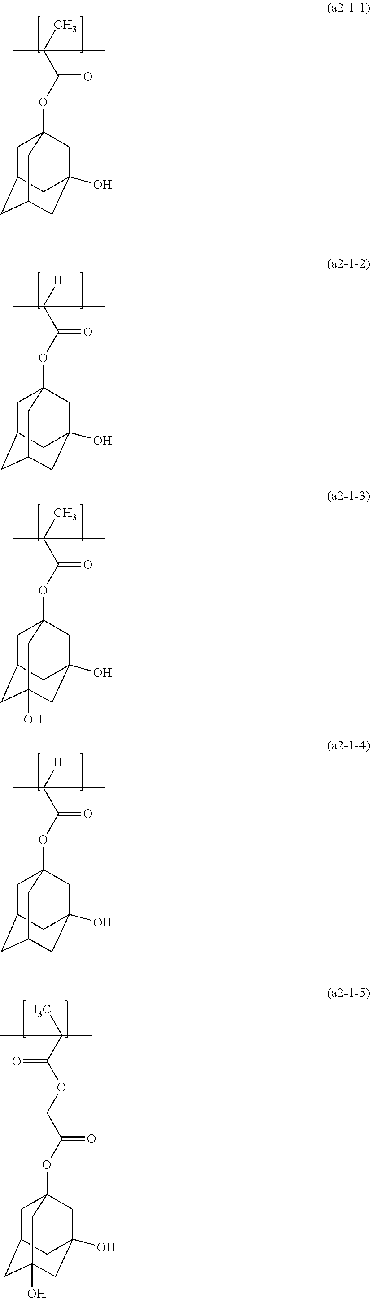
CC(C)(C)C(OCC(OC12CC3CC(O)(CC(O)(C1)C3)C2)=O)=O.CC(C)(C)C(OC12CC3CC(CC(O)(C1)C3)C2)=O.CC([H])(C)C(OC12CC3CC(CC(O)(C1)C3)C2)=O.CC(C)(C)C(OC12CC3CC(O)(CC(O)(C1)C3)C2)=O.CC([H])(C)C(OC12CC3CC(CC(O)(C1)C3)C2)=O
